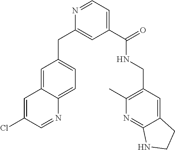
C1=C(Cl)C=NC2=CC=C(CC3=CC(C(NCC4=C(C)N=C5C(=C4)CCN5)=O)=CC=N3)C=C12
